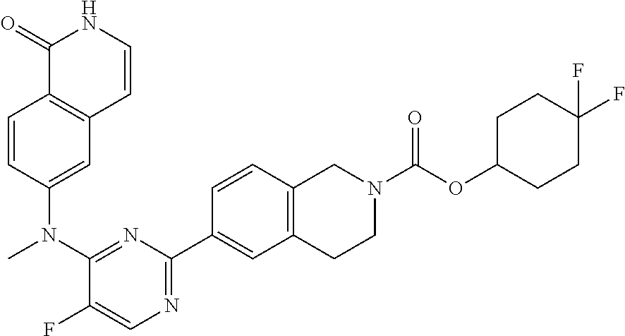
C1(=O)C2=C(C=CN1)C=C(N(C1=NC(C3=CC4=C(C=C3)CN(C(OC3CCC(F)(F)CC3)=O)CC4)=NC=C1F)C)C=C2
